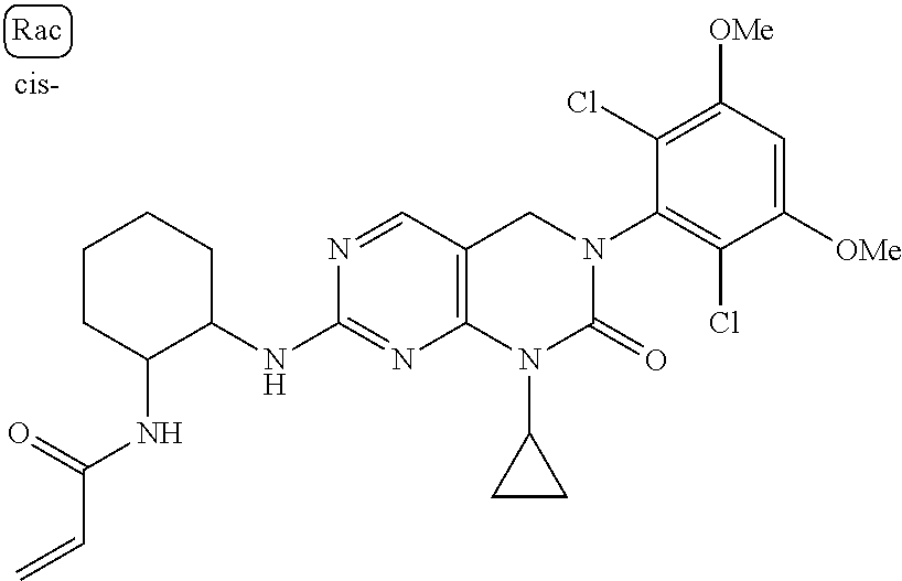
C1([OMe])=CC([OMe])=C(Cl)C(N2C(=O)N(C3CC3)C3=C(C2)C=NC(NC2CCCCC2NC(=O)C=C)=N3)=C1Cl
